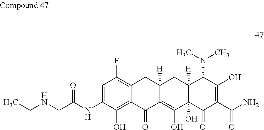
C12([H])C(O)(C(=O)C(C(N)=O)=C(O)C1N(C)C)C(O)=C1C([H])(C2)CC2=C(F)C=C(NC(CNCC)=O)C(O)=C2C1=O
